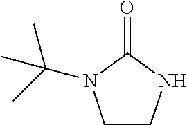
C1CNC(=O)N1C(C)(C)C
